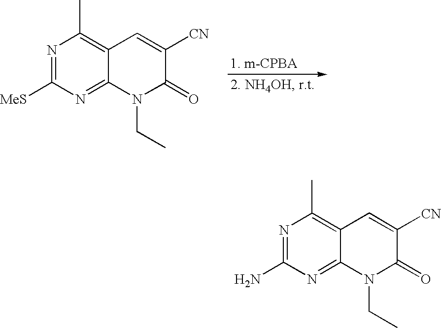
N1=C([MeS])N=C2C(=C1C)C=C([CN])C(=O)N2CC.N1=C(N)N=C2C(=C1C)C=C([CN])C(=O)N2CC
